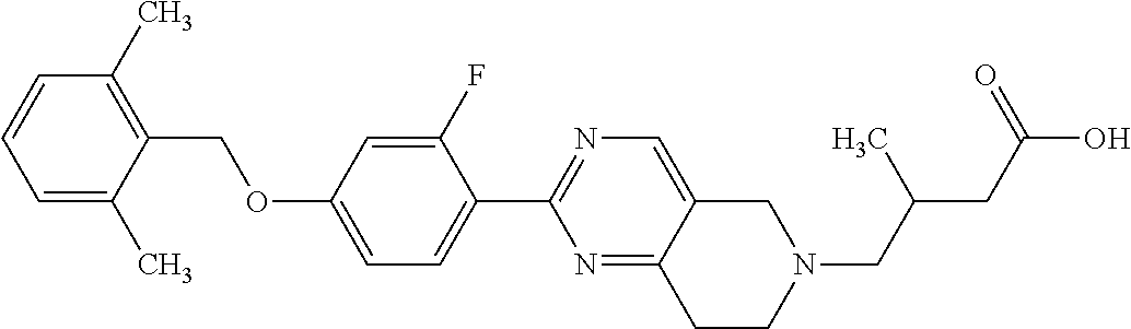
C1=C(C)C(COC2=CC=C(C3=NC=C4C(=N3)CCN(CC(CC(O)=O)C)C4)C(F)=C2)=C(C)C=C1
